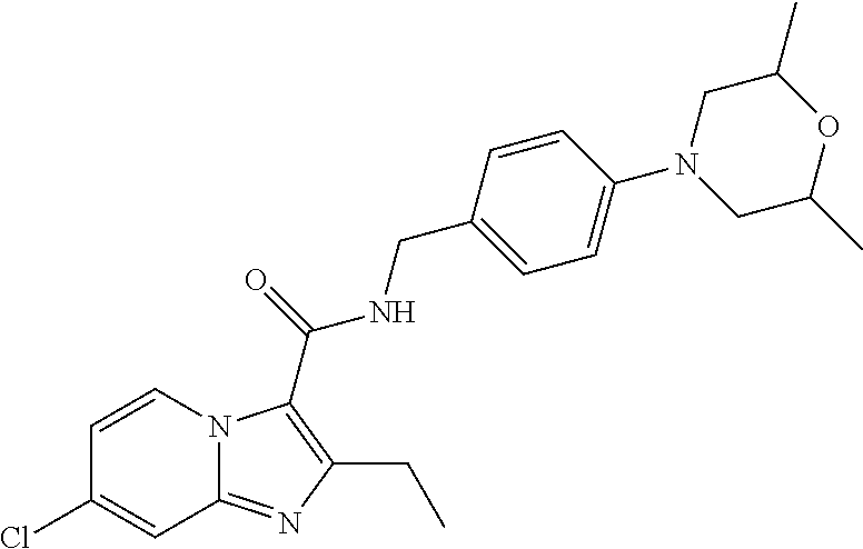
C1=CC(Cl)=CC2=NC(CC)=C(C(NCC3=CC=C(N4CC(C)OC(C)C4)C=C3)=O)N12
